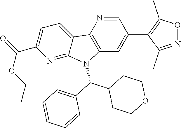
C12=C(N=CC(C3=C(C)ON=C3C)=C1)C1=CC=C(C(=O)OCC)N=C1N2C(C1CCOCC1)C1=CC=CC=C1
